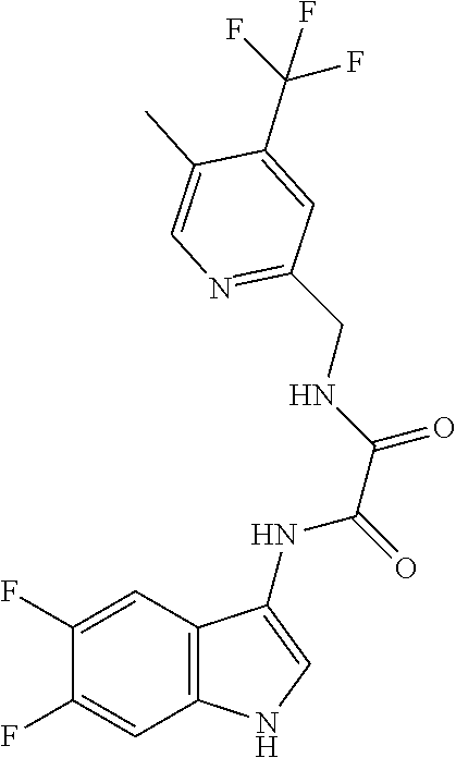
C1(C)=CN=C(CNC(C(NC2=CNC3=C2C=C(F)C(F)=C3)=O)=O)C=C1C(F)(F)F
